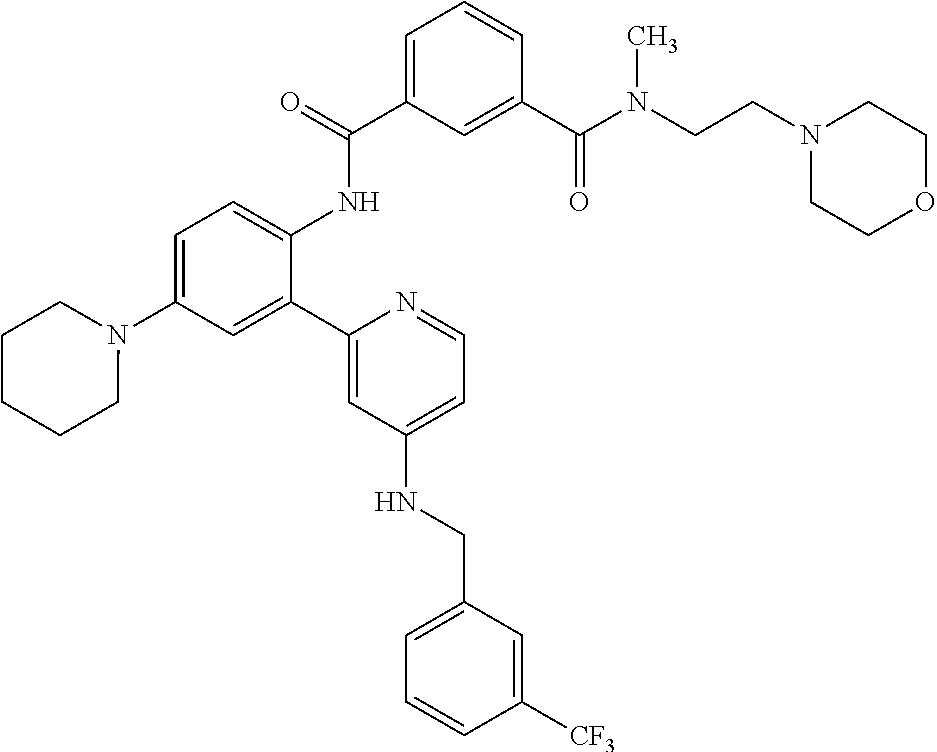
C1(N2CCCCC2)=CC=C(NC(C2=CC=CC(C(N(CCN3CCOCC3)C)=O)=C2)=O)C(C2=CC(NCC3=CC=CC([CF3])=C3)=CC=N2)=C1
